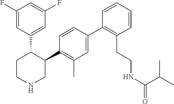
C1(F)=CC(C2CCNCC2C2=C(C)C=C(C3=C(CCNC(C(C)C)=O)C=CC=C3)C=C2)=CC(F)=C1
